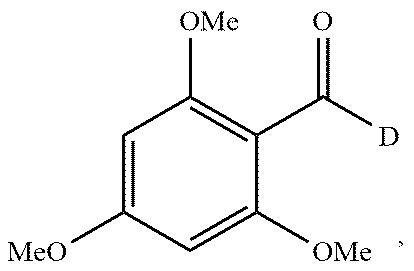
C1=C([MeO])C=C([OMe])C(C([D])=O)=C1[OMe]
